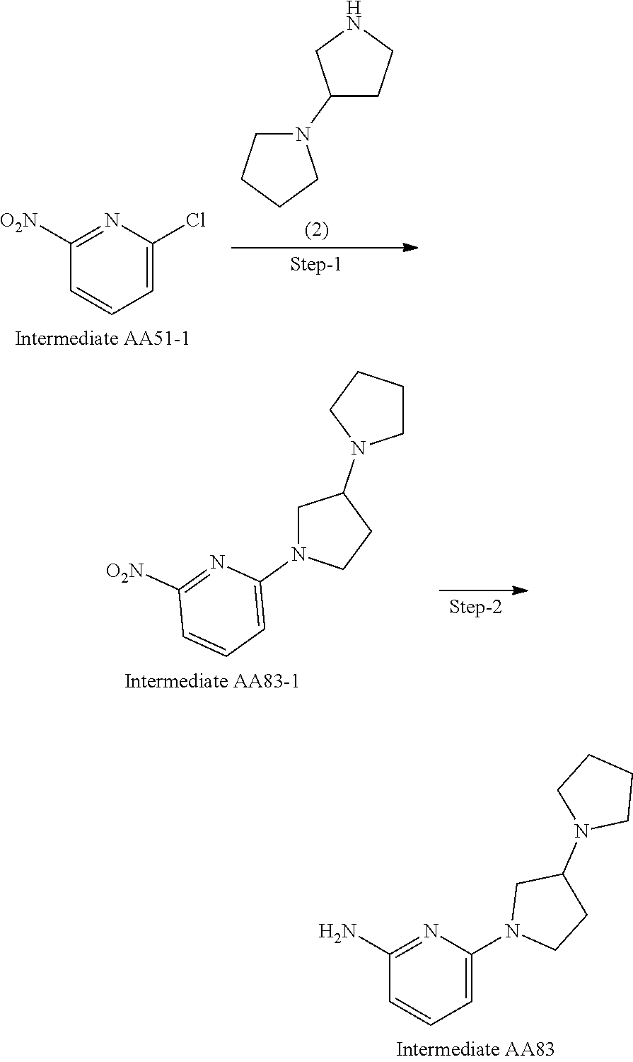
C1([O2N])=NC(Cl)=CC=C1.C1(N2CCCC2)CCNC1.C1([O2N])=NC(N2CCC(N3CCCC3)C2)=CC=C1.C1(N)=NC(N2CCC(N3CCCC3)C2)=CC=C1
